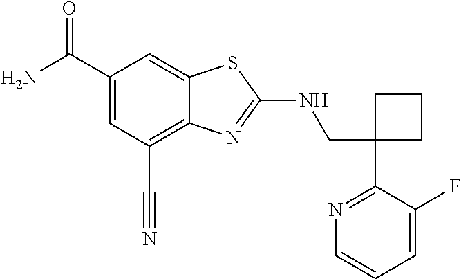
C1(CNC2=NC3=C(C#N)C=C(C(N)=O)C=C3S2)(C2=NC=CC=C2F)CCC1
